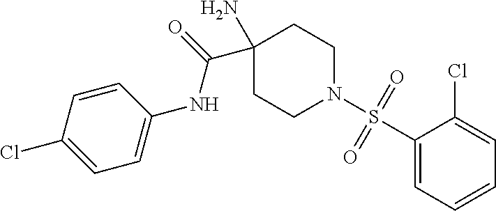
C1=C(Cl)C=CC(NC(=O)C2(N)CCN(S(C3=CC=CC=C3Cl)(=O)=O)CC2)=C1
